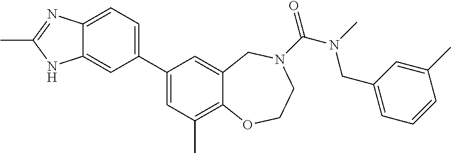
C12=CC=C(C3=CC(C)=C4C(=C3)CN(C(=O)N(CC3=CC=CC(C)=C3)C)CCO4)C=C1NC(C)=N2
